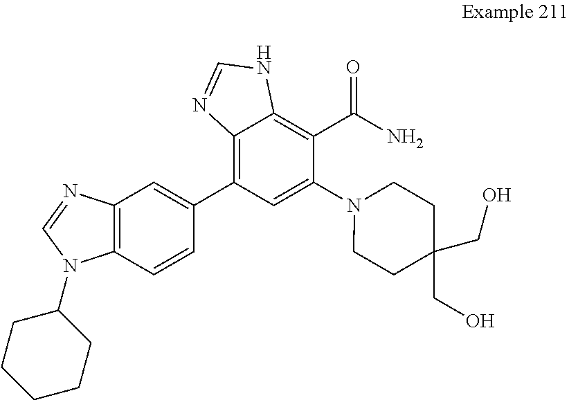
C1=CC2=C(C=C1C1=C3C(=C(C(N)=O)C(N4CCC(CO)(CO)CC4)=C1)NC=N3)N=CN2C1CCCCC1
